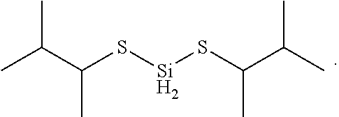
C(C(S[Si]SC(C(C)C)C)C)(C)C
